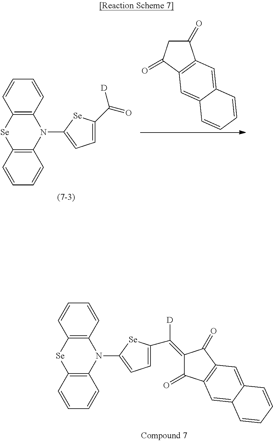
C12=C(N(C3=CC=C(C(=O)[D])[Se]3)C3=C([Se]1)C=CC=C3)C=CC=C2.C1(=O)CC(=O)C2=C1C=C1C(=C2)C=CC=C1.C12=C(N(C3=CC=C(C(=C4C(=O)C5=C(C4=O)C=C4C(=C5)C=CC=C4)[D])[Se]3)C3=C([Se]1)C=CC=C3)C=CC=C2
